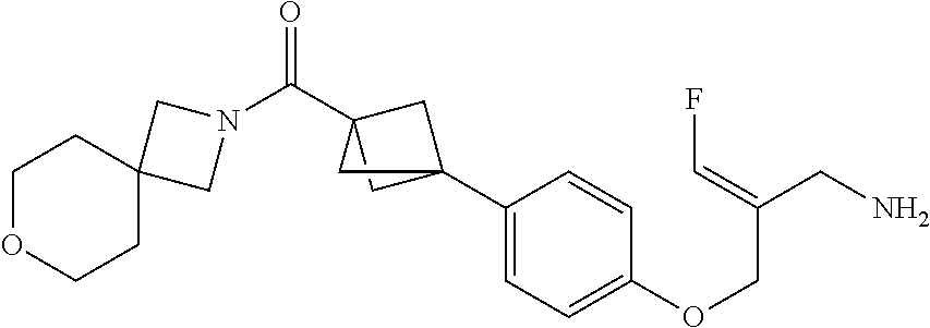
C1(C23CC(C(N4CC5(C4)CCOCC5)=O)(C2)C3)=CC=C(OCC(CN)=CF)C=C1
